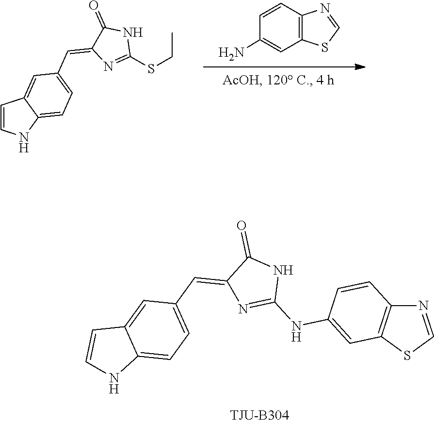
C1(SCC)=NC(=CC2=CC=C3C(=C2)C=CN3)C(=O)N1.C1=NC2=C(S1)C=C(N)C=C2.N1=C(NC2=CC3=C(C=C2)N=CS3)NC(=O)C1=CC1=CC=C2C(=C1)C=CN2
